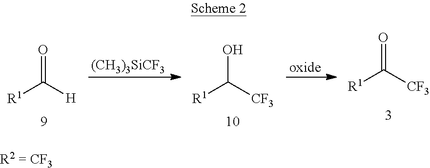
[R1]C([H])=O.[(CH3)3SiCF3].[R1]C([CF3])O.[oxide].[R1]C([CF3])=O
